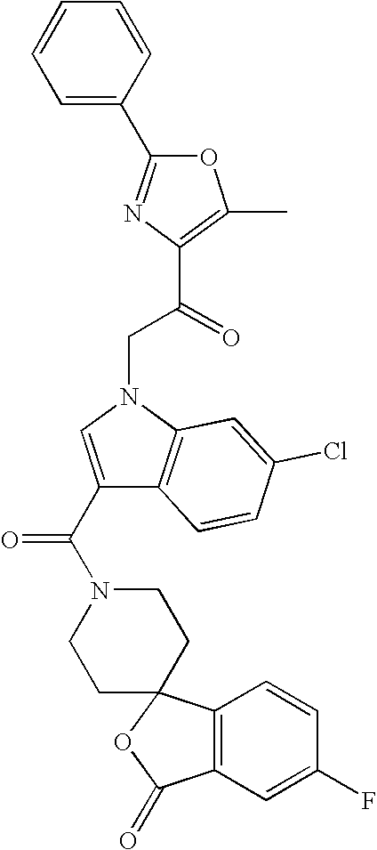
C1(C(=O)CN2C=C(C(N3CCC4(CC3)C3=C(C(=O)O4)C=C(F)C=C3)=O)C3=C2C=C(Cl)C=C3)=C(C)OC(C2=CC=CC=C2)=N1
